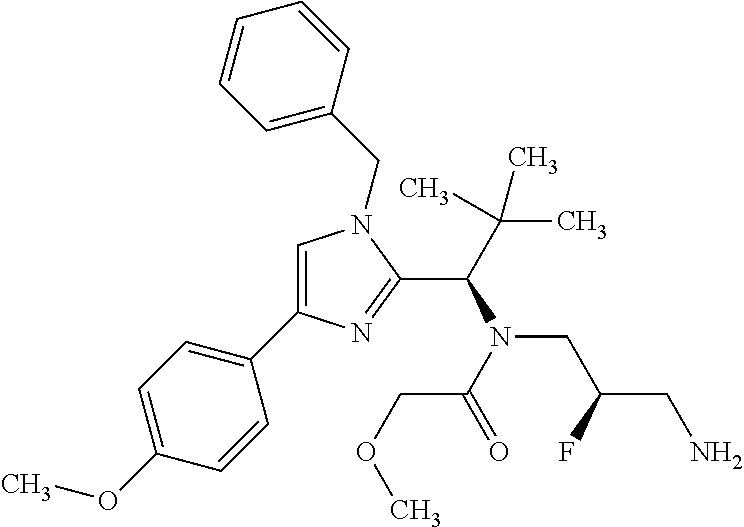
C1=C(C2=CC=C(OC)C=C2)N=C(C(N(CC(CN)F)C(COC)=O)C(C)(C)C)N1CC1=CC=CC=C1
